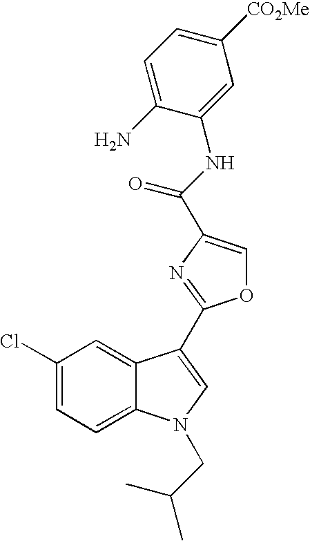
C1(Cl)=CC=C2C(=C1)C(C1=NC(C(NC3=CC([CO2Me])=CC=C3N)=O)=CO1)=CN2CC(C)C
